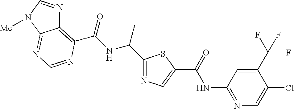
C12=C(C(NC(C3=NC=C(C(=O)NC4=NC=C(Cl)C(C(F)(F)F)=C4)S3)C)=O)N=CN=C1N([Me])C=N2
